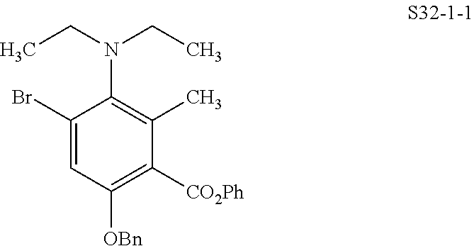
C1(Br)=CC([OBn])=C([CO2Ph])C(C)=C1N(CC)CC
